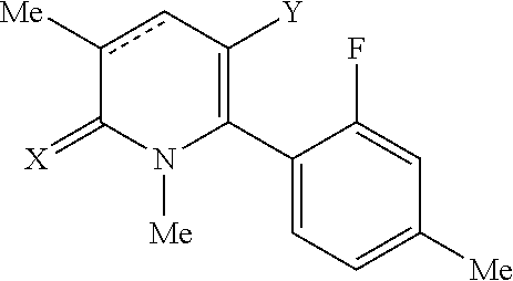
C1(C2=C([Y])cc([Me])C(=[X])N2[Me])=CC=C([Me])C=C1F
